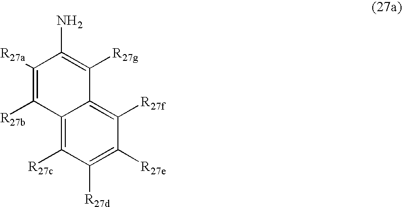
C1([R27a])=C([R27b])C2=C([R27c])C([R27d])=C([R27e])C([R27f])=C2C([R27g])=C1N
